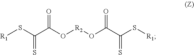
[R1]SC(C(O[R2]OC(C(S[R1])=S)=O)=O)=S
